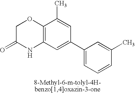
C12=C(C=C(C3=CC=CC(C)=C3)C=C1C)NC(=O)CO2
